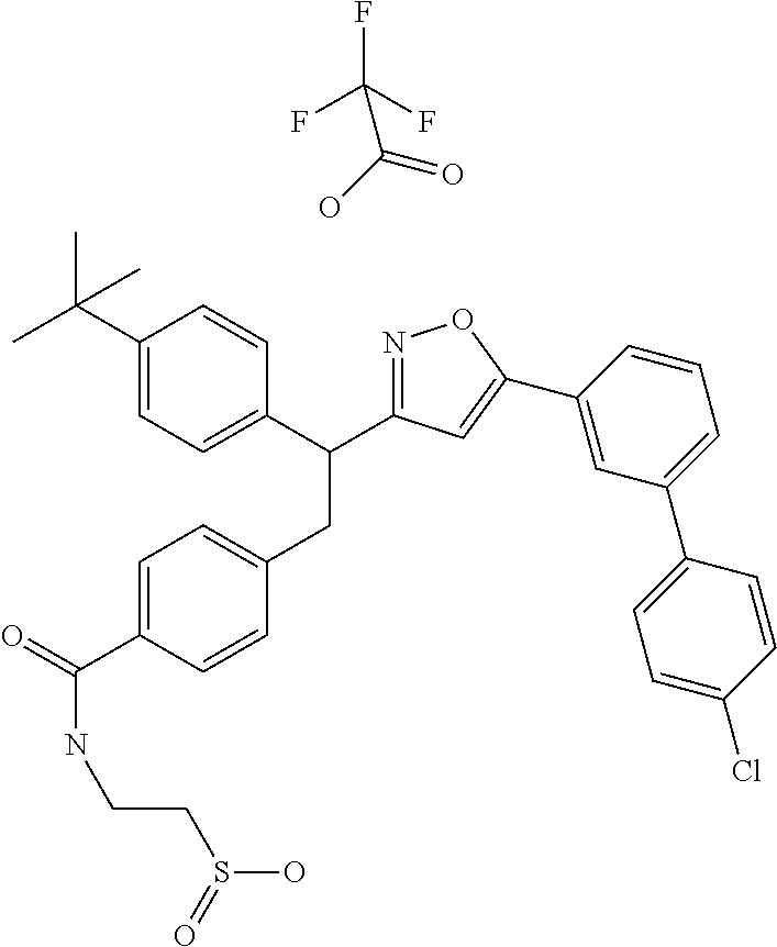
C1(C(C)(C)C)=CC=C(C(CC2=CC=C(C(=O)NCCS(O)=O)C=C2)C2=NOC(C3=CC(C4=CC=C(Cl)C=C4)=CC=C3)=C2)C=C1.FC(F)(F)C(O)=O
